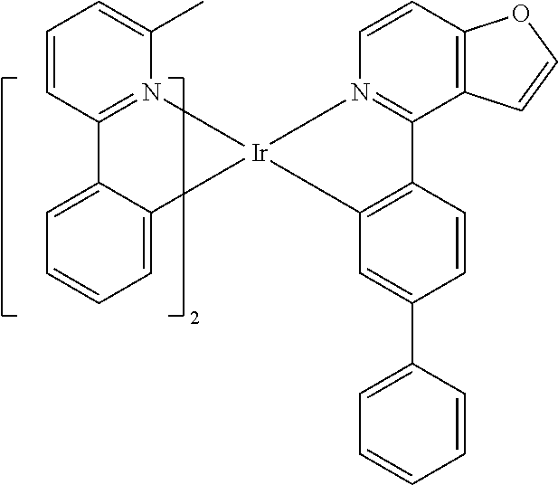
C1=C2C(=CC=C1)C[Ir]1(CN3=C2C=CC=C3C)CN2=C(C3=C(C=C2)OC=C3)C2=C(C=C(C3=CC=CC=C3)C=C2)C1
